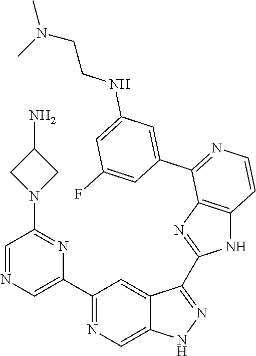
C1(C2=CN=CC(N3CC(N)C3)=N2)=NC=C2C(=C1)C(C1=NC3=C(N1)C=CN=C3C1=CC(NCCN(C)C)=CC(F)=C1)=NN2
